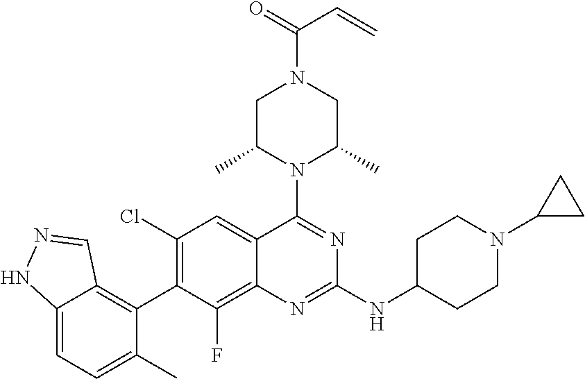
C12=CC=C(C)C(C3=C(Cl)C=C4C(=C3F)N=C(NC3CCN(C5CC5)CC3)N=C4N3C(C)CN(C(=O)C=C)CC3C)=C1C=NN2
